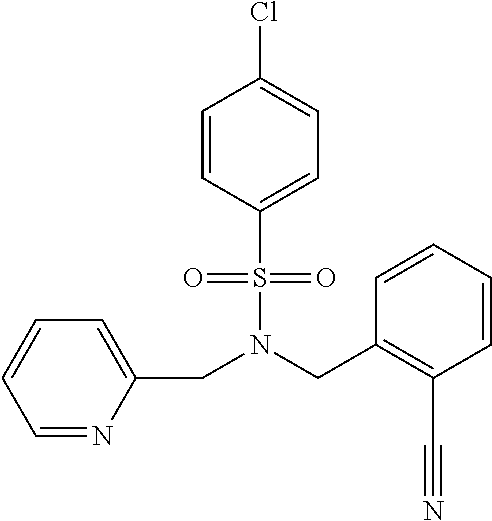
N(S(C1=CC=C(Cl)C=C1)(=O)=O)(CC1=C(C#N)C=CC=C1)CC1=CC=CC=N1
